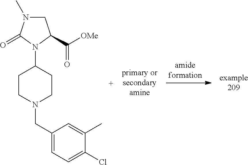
C1N(C)C(=O)N(C2CCN(CC3=CC=C(Cl)C(C)=C3)CC2)C1C([OMe])=O
